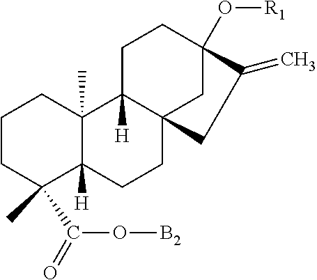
C1CC(C(=O)O[B2])(C)C2([H])C(C)(C1)C1([H])C3(CC2)CC(O[R1])(CC1)C(=C)C3
